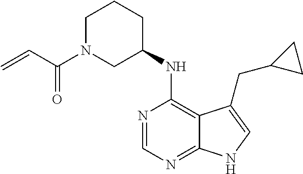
C1=NC(NC2CCCN(C(=O)C=C)C2)=C2C(=N1)NC=C2CC1CC1
